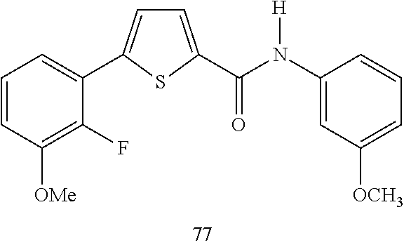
C1=CC([OMe])=C(F)C(C2=CC=C(C(N([H])C3=CC([OCH3])=CC=C3)=O)S2)=C1
